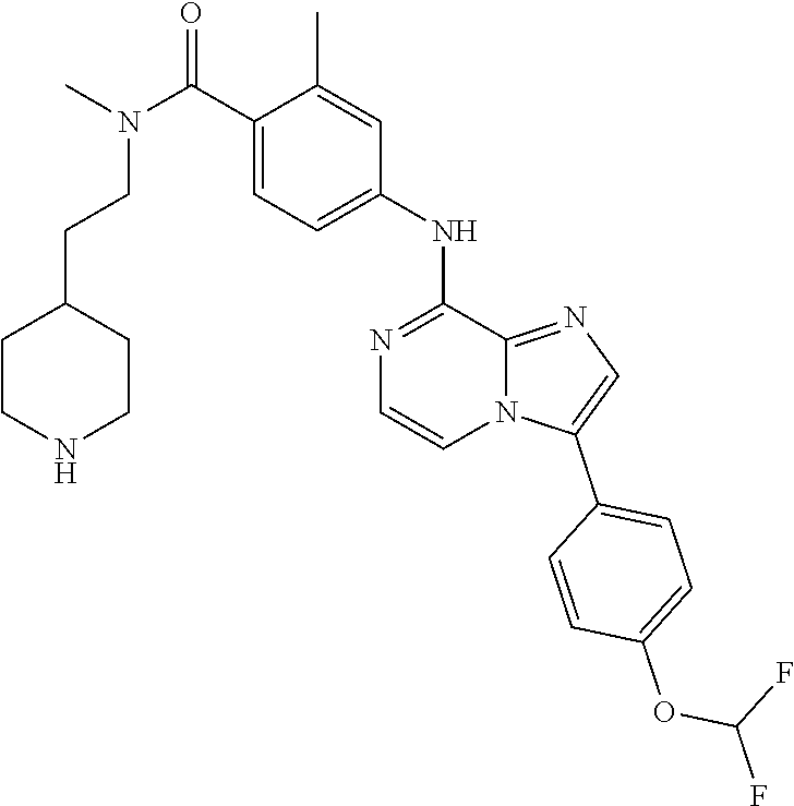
C(C1=CC=C(NC2=NC=CN3C2=NC=C3C2=CC=C(OC(F)F)C=C2)C=C1C)(N(C)CCC1CCNCC1)=O
